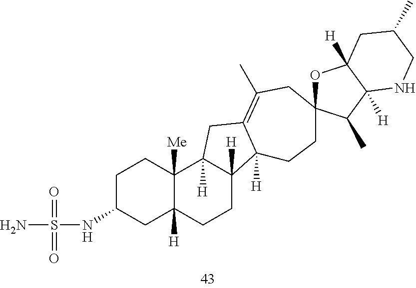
C1C(NS(=O)(=O)N)CC2([H])C([Me])(C1)C1([H])C([H])(CC2)C2([H])C(=C(C)CC3(CC2)OC2([H])C([H])(C3C)NCC(C)C2)C1
